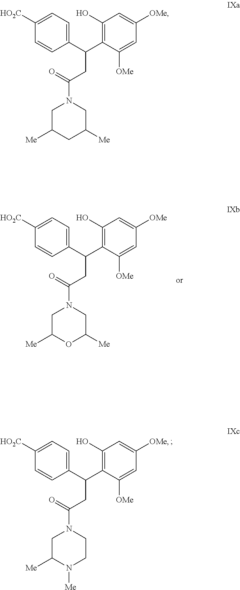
C(CC(=O)N1CC([Me])CC([Me])C1)(C1=C(O)C=C([OMe])C=C1[OMe])C1=CC=C([HO2C])C=C1.C(CC(=O)N1CC([Me])N([Me])CC1)(C1=C(O)C=C([OMe])C=C1[OMe])C1=CC=C([HO2C])C=C1.C(CC(=O)N1CC([Me])OC([Me])C1)(C1=C(O)C=C([OMe])C=C1[OMe])C1=CC=C([HO2C])C=C1
